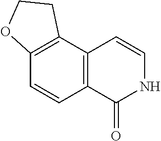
C12=C(C=CNC1=O)C1=C(C=C2)OCC1
